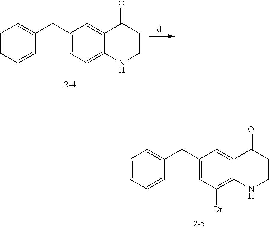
C1=CC=CC(CC2=CC(Br)=C3C(=C2)C(=O)CCN3)=C1.[d].C1=CC=CC(CC2=CC=C3C(=C2)C(=O)CCN3)=C1
